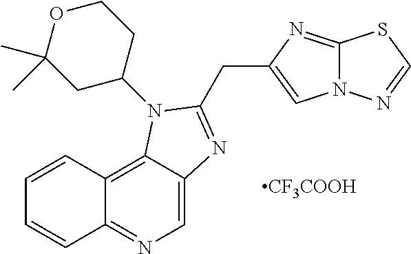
C1=CC2=C3C(=CN=C2C=C1)N=C(CC1=CN2C(=N1)SC=N2)N3C1CCOC(C)(C)C1.[CF3COOH]
